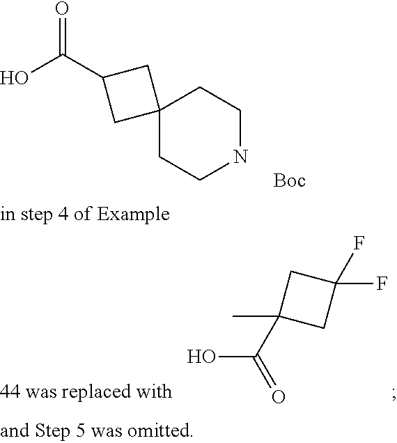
C12(CCNCC1)CC(C(O)=O)C2.[Boc].C1(C(=O)O)(C)CC(F)(F)C1
